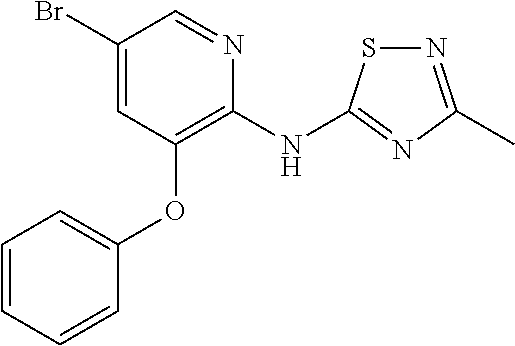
BrC1=CC(OC2=CC=CC=C2)=C(NC2=NC(C)=NS2)N=C1
